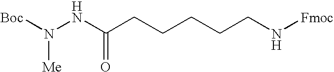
[Boc]N(NC(CCCCCN[Fmoc])=O)[Me]
